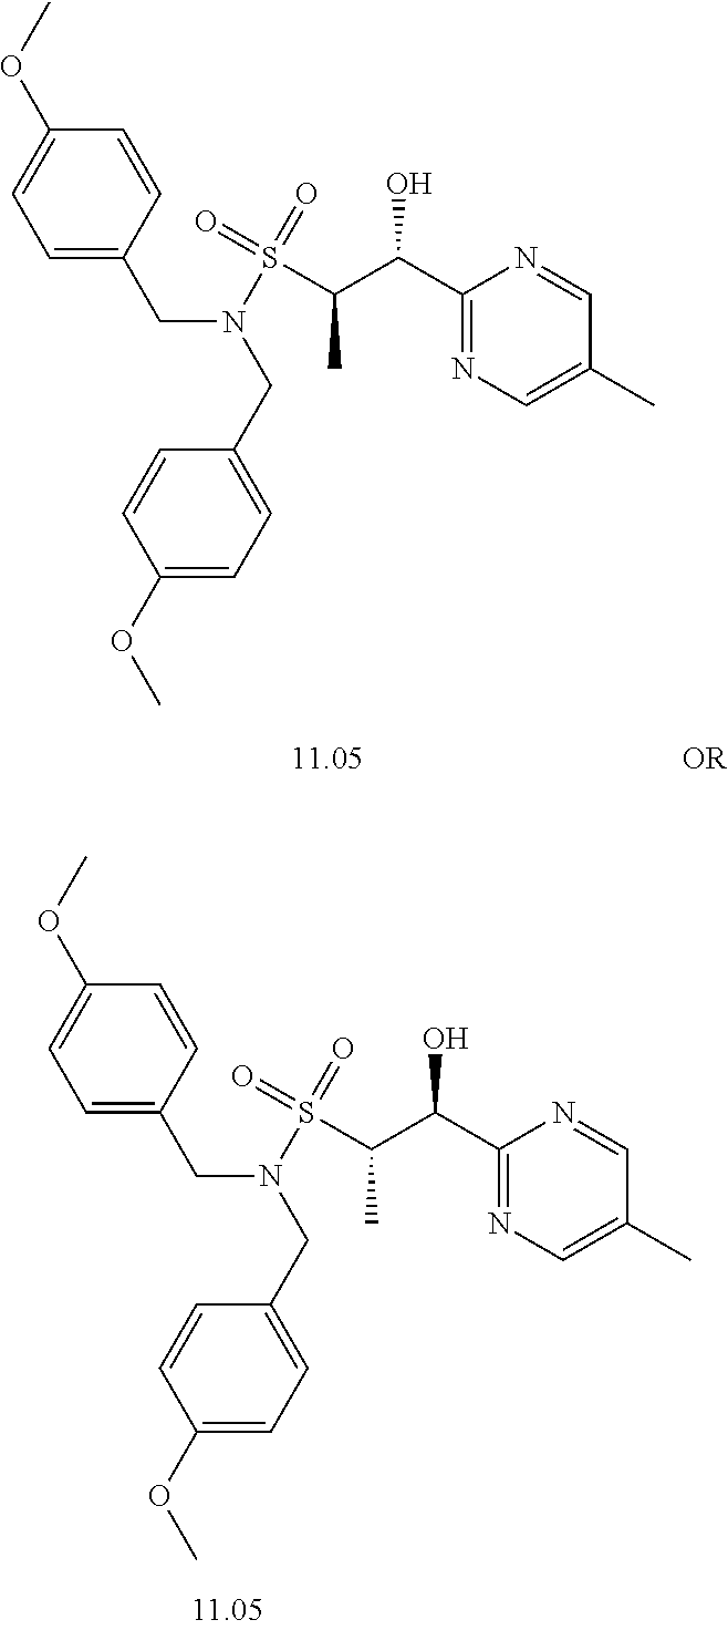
C1=C(CN(CC2=CC=C(OC)C=C2)S(=O)(=O)C(C)C(O)C2=NC=C(C)C=N2)C=CC(OC)=C1.C1=C(CN(CC2=CC=C(OC)C=C2)S(=O)(=O)C(C)C(O)C2=NC=C(C)C=N2)C=CC(OC)=C1
